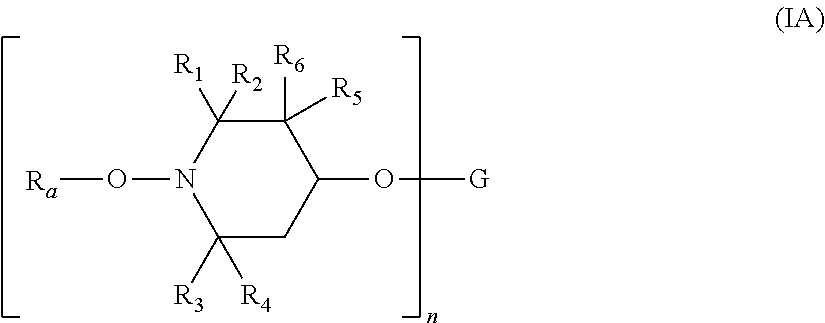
C1([R3])([R4])CC(O[G])C([R5])([R6])C([R1])([R2])N1O[Ra]
